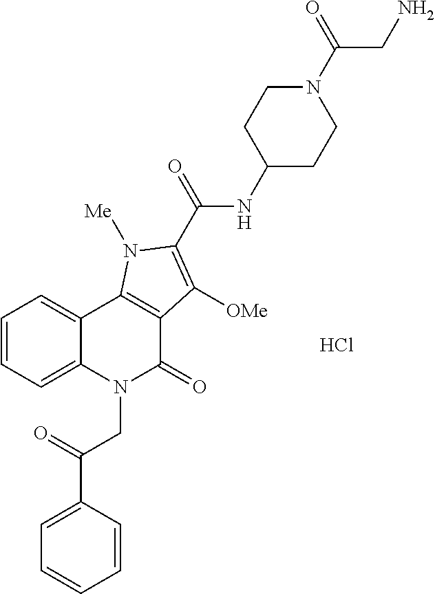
C12=CC=CC=C1C1=C(C(=O)N2CC(C2=CC=CC=C2)=O)C([OMe])=C(C(=O)NC2CCN(C(CN)=O)CC2)N1[Me].Cl
